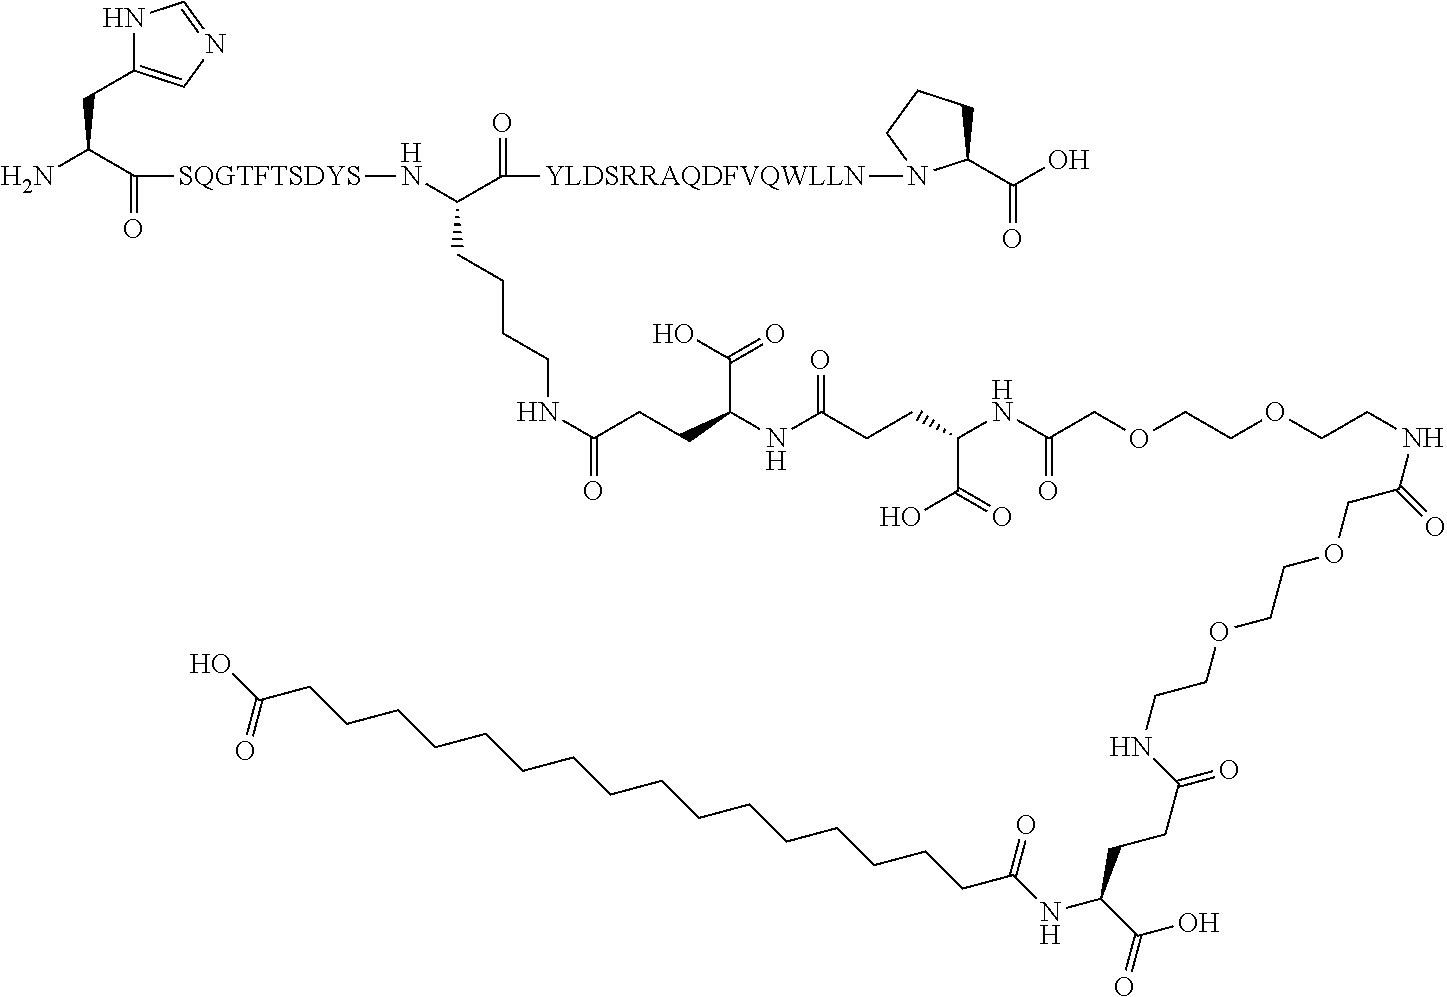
C(=O)(C(N)CC1=CN=CN1)[SQGTFTSDYS]NC(C([YLDSRRAQDFVQWLLN]N1C(C(=O)O)CCC1)=O)CCCCNC(CCC(NC(CCC(NC(COCCOCCNC(=O)COCCOCCNC(CCC(NC(CCCCCCCCCCCCCCCCC(=O)O)=O)C(O)=O)=O)=O)C(O)=O)=O)C(=O)O)=O
